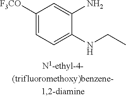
C1([F3CO])=CC=C(NCC)C(N)=C1
